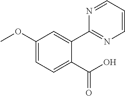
C1(OC)=CC=C(C(O)=O)C(C2=NC=CC=N2)=C1
